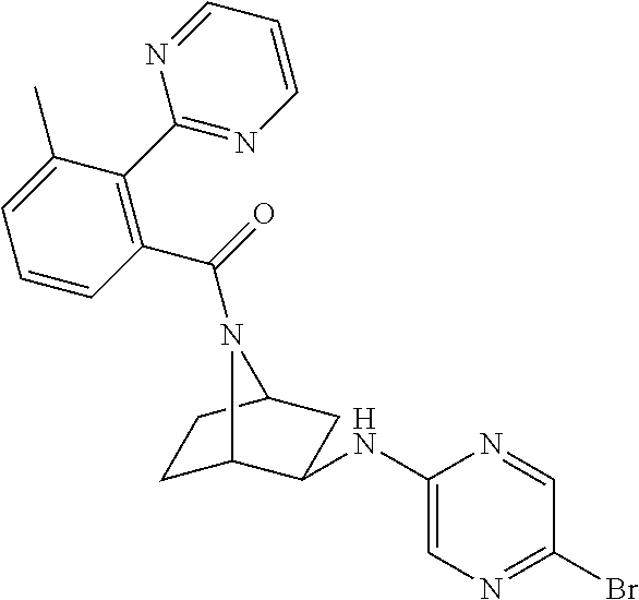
C1=CC(C(=O)N2C3CCC2CC3NC2=CN=C(Br)C=N2)=C(C2=NC=CC=N2)C(C)=C1
